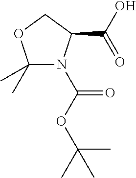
C1(C)(C)N(C(OC(C)(C)C)=O)C(C(O)=O)CO1
